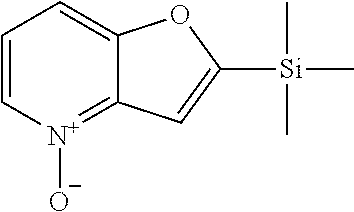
C1=C[N+]([O-])=C2C(=C1)OC([Si](C)(C)C)=C2
